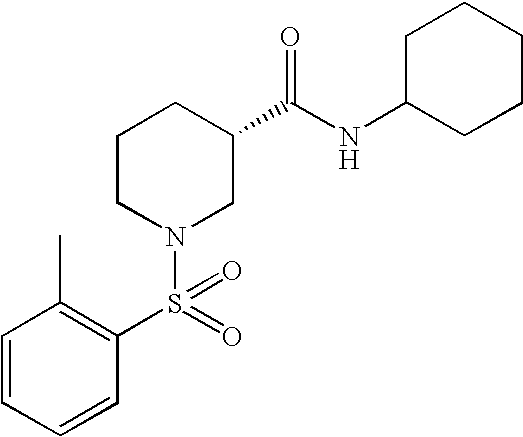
C1=CC=CC(S(N2CC(C(NC3CCCCC3)=O)CCC2)(=O)=O)=C1C
